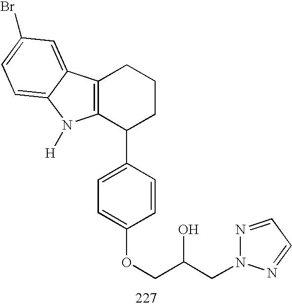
C12=C(C(C3=CC=C(OCC(CN4N=CC=N4)O)C=C3)CCC1)N([H])C1=CC=C(Br)C=C21
